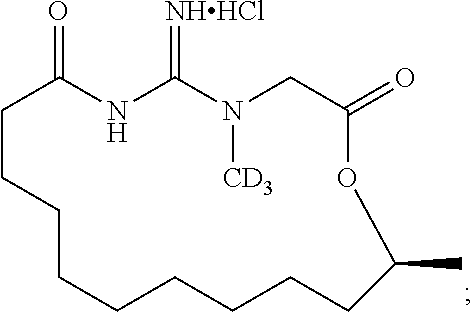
C1CCCCCCCCC(C)OC(=O)CN([CD3])C(=[NHHCl])NC1=O
